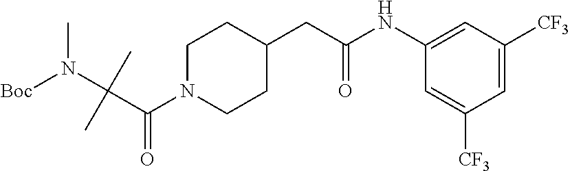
C(N1CCC(CC(NC2=CC([CF3])=CC([CF3])=C2)=O)CC1)(C(N([Boc])C)(C)C)=O
